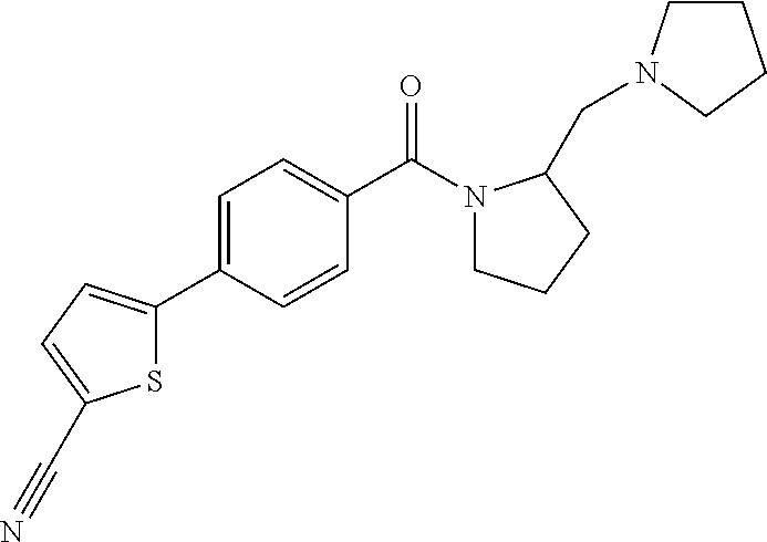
C1(C2=CC=C(C#N)S2)=CC=C(C(N2CCCC2CN2CCCC2)=O)C=C1
